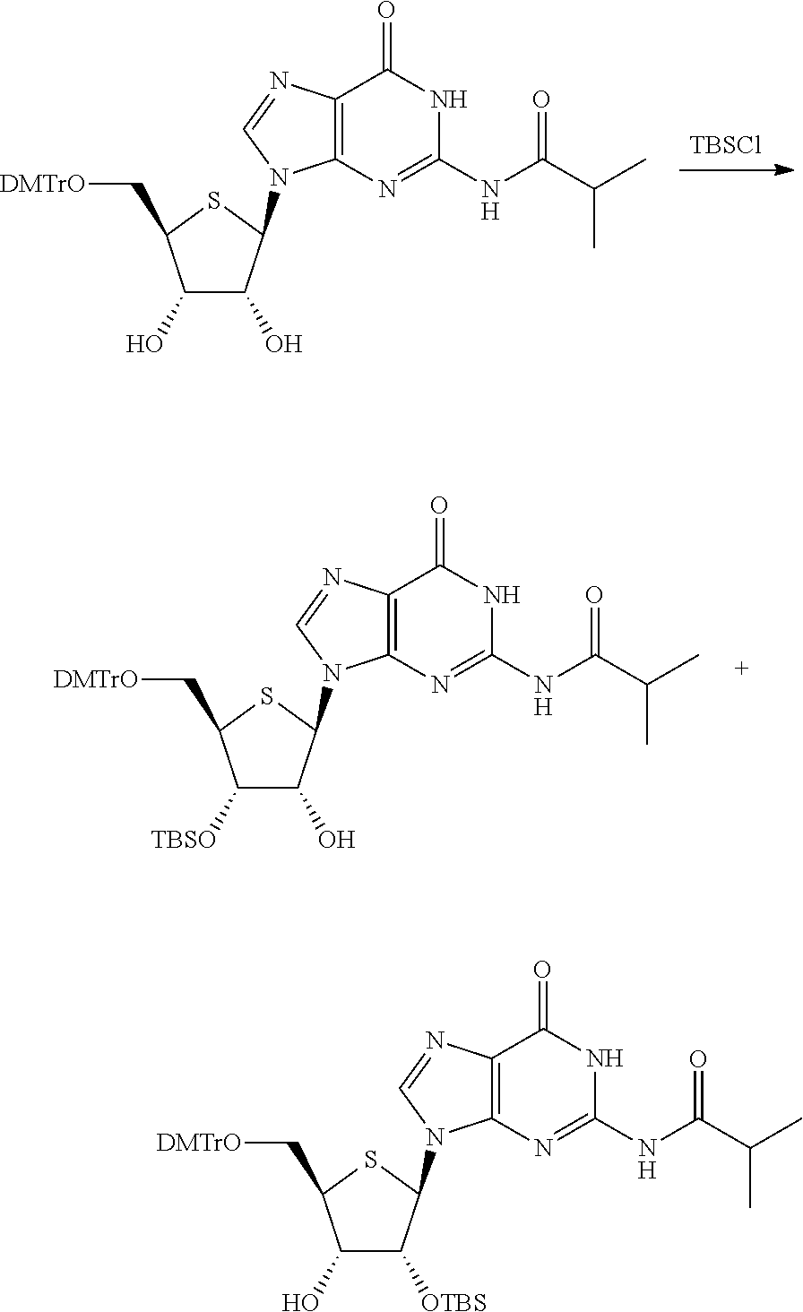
[TBSCl].C12=C(N=C(NC(C(C)C)=O)NC1=O)N(C1C(O)C(O)C(C[DMTrO])S1)C=N2.C12=C(N=C(NC(C(C)C)=O)NC1=O)N(C1C(O)C([TBSO])C(C[DMTrO])S1)C=N2.C12=C(N=C(NC(C(C)C)=O)NC1=O)N(C1C([OTBS])C(O)C(C[DMTrO])S1)C=N2
